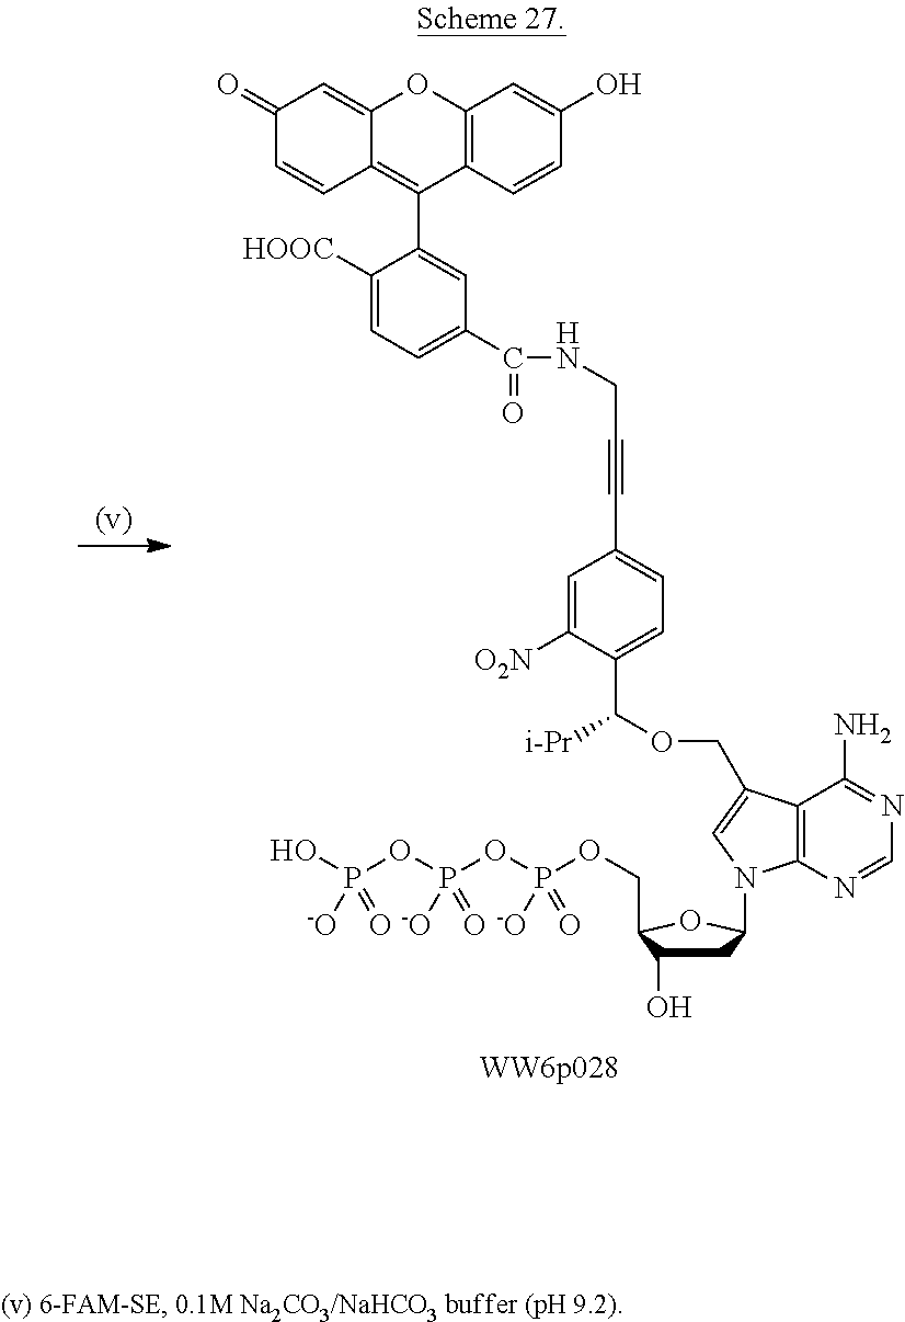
C1C(O)C(COP(OP(OP(O)([-O])=O)([-O])=O)(=O)[-O])OC1N1C2=C(C(COC(C3=CC=C(C#CCNC(C4=CC=C([HOOC])C(C5=C6C(=CC(=O)C=C6)OC6=C5C=CC(O)=C6)=C4)=O)C=C3[O2N])[i-Pr])=C1)C(N)=NC=N2
